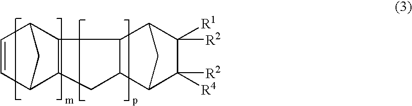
C1=CC2C3C(C1C2)CC1C2C([R2])([R4])C([R2])([R1])C(C2)C31
